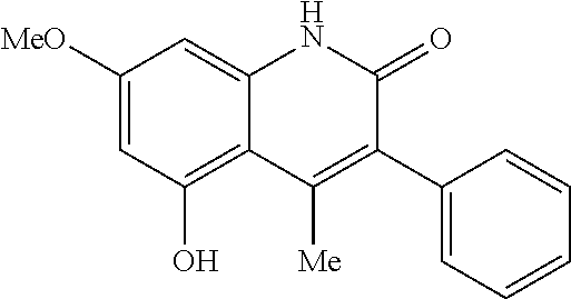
C1([MeO])=CC(O)=C2C(=C1)NC(=O)C(C1=CC=CC=C1)=C2[Me]
